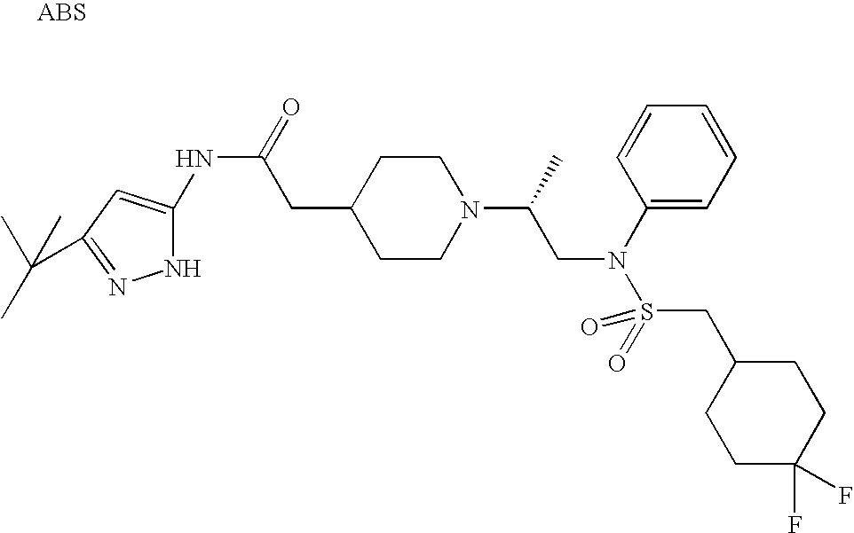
N(C(CC1CCN(C(CN(S(=O)(=O)CC2CCC(F)(F)CC2)C2=CC=CC=C2)C)CC1)=O)C1=CC(C(C)(C)C)=NN1
